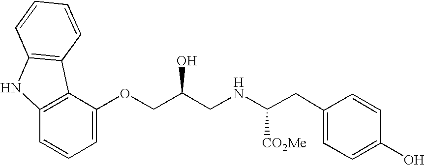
C1=C(OCC(CNC(CC2=CC=C(O)C=C2)[CO2Me])O)C2=C(C=C1)NC1=C2C=CC=C1
